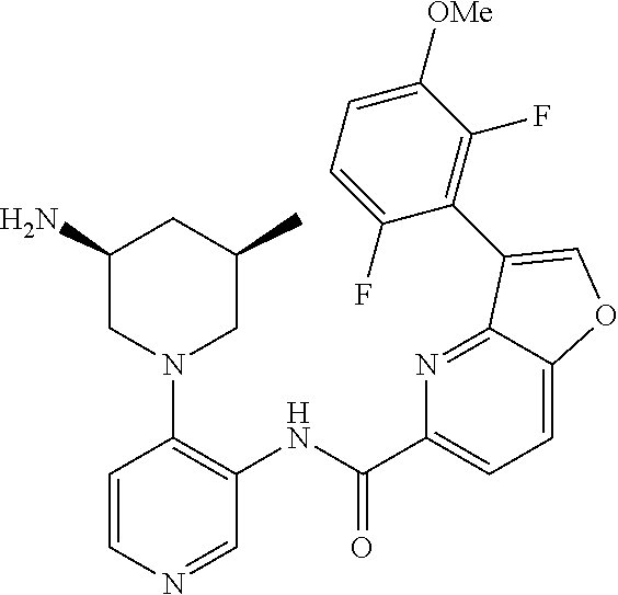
C1(N)CN(C2=C(NC(C3=CC=C4C(=N3)C(C3=C(F)C([OMe])=CC=C3F)=CO4)=O)C=NC=C2)CC(C)C1
